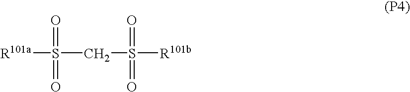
[R101a]S(CS([R101b])(=O)=O)(=O)=O
